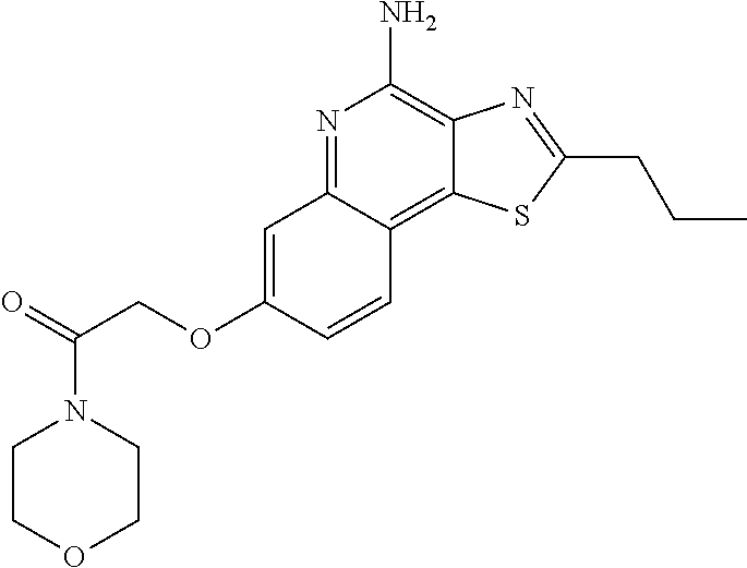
C12=C3C(=NC(N)=C1N=C(CCC)S2)C=C(OCC(=O)N1CCOCC1)C=C3
